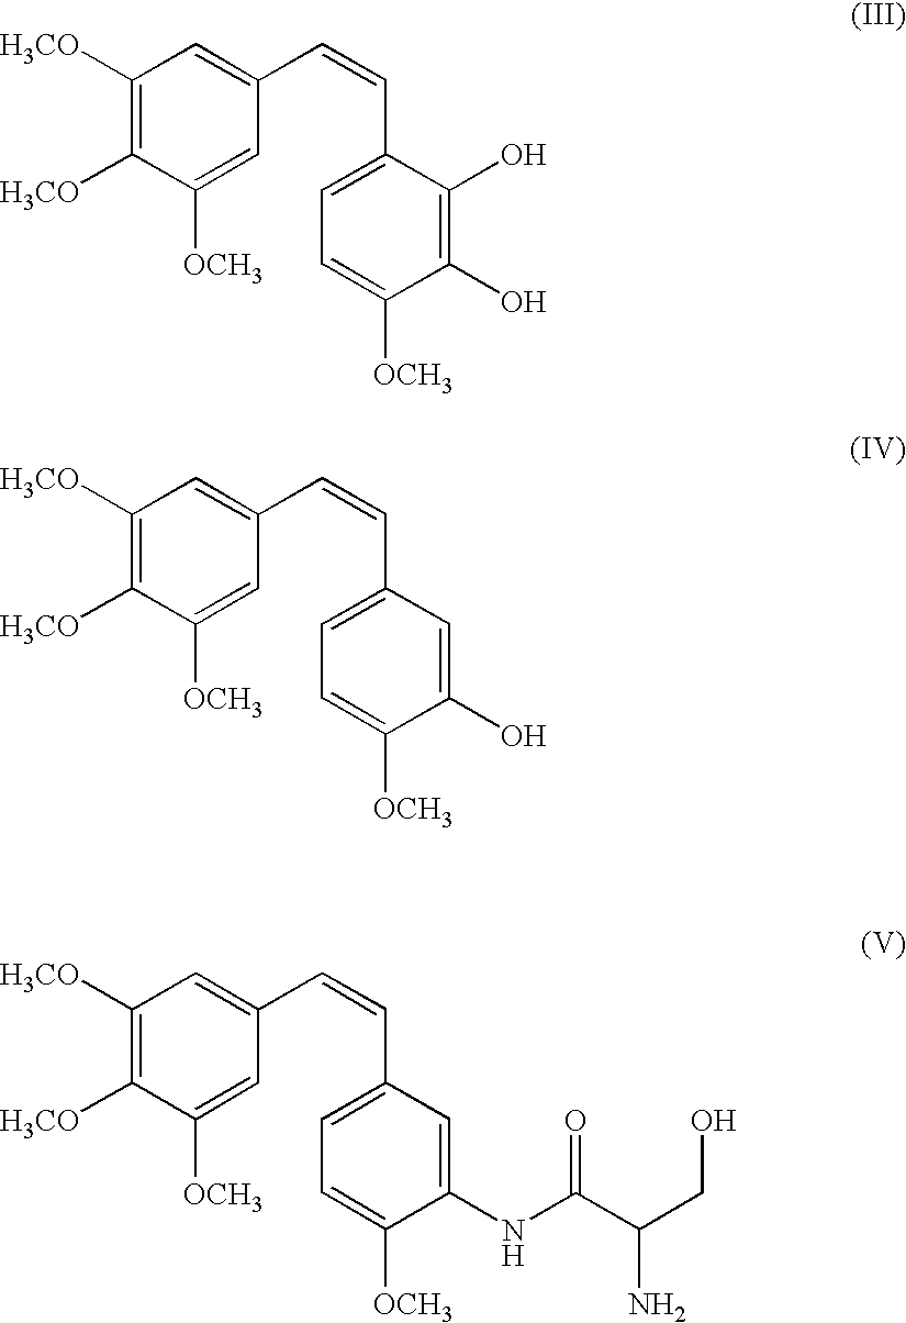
C1([H3CO])=C([H3CO])C([OCH3])=CC(C=CC2=CC=C([OCH3])C(O)=C2O)=C1.C1([H3CO])=C([H3CO])C([OCH3])=CC(C=CC2=CC=C([OCH3])C(O)=C2)=C1.C1([H3CO])=C([H3CO])C([OCH3])=CC(C=CC2=CC=C([OCH3])C(NC(=O)C(N)CO)=C2)=C1
